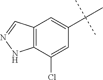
C12=C(C(Cl)=CC(C(C)(C)C)=C1)NN=C2
